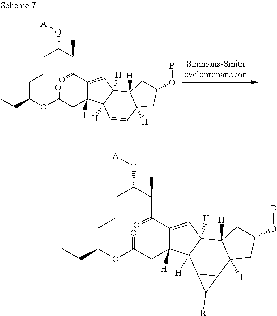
C1CCC(CC)OC(=O)CC2([H])C(=CC3([H])C2([H])C2C(C4([H])C3([H])CC(OB)C4)C2[R])C(=O)C(C)C1O[A].C1CCC(CC)OC(=O)CC2([H])C(=CC3([H])C2([H])C=CC2([H])C3([H])CC(OB)C2)C(=O)C(C)C1O[A]
